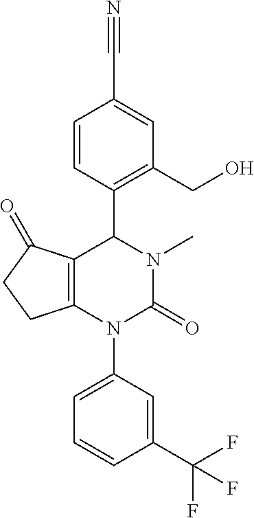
C1=CC(C2C3=C(N(C4=CC=CC(C(F)(F)F)=C4)C(=O)N2C)CCC3=O)=C(CO)C=C1C#N
